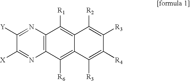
C12=C(N=C([Y])C([X])=N1)C([R1])=C1C(=C2[R6])C([R3])=C([R4])C([R3])=C1[R2]
